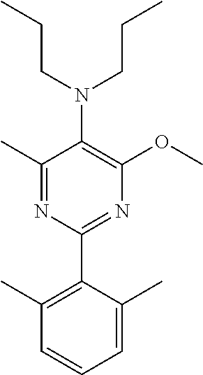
C1(C)=NC(C2=C(C)C=CC=C2C)=NC(OC)=C1N(CCC)CCC
